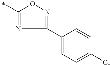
C1(C2=CC=C(Cl)C=C2)=NOC(C)=N1
